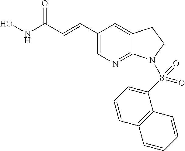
C1(C=CC(NO)=O)=CN=C2C(=C1)CCN2S(C1=CC=CC2=C1C=CC=C2)(=O)=O
